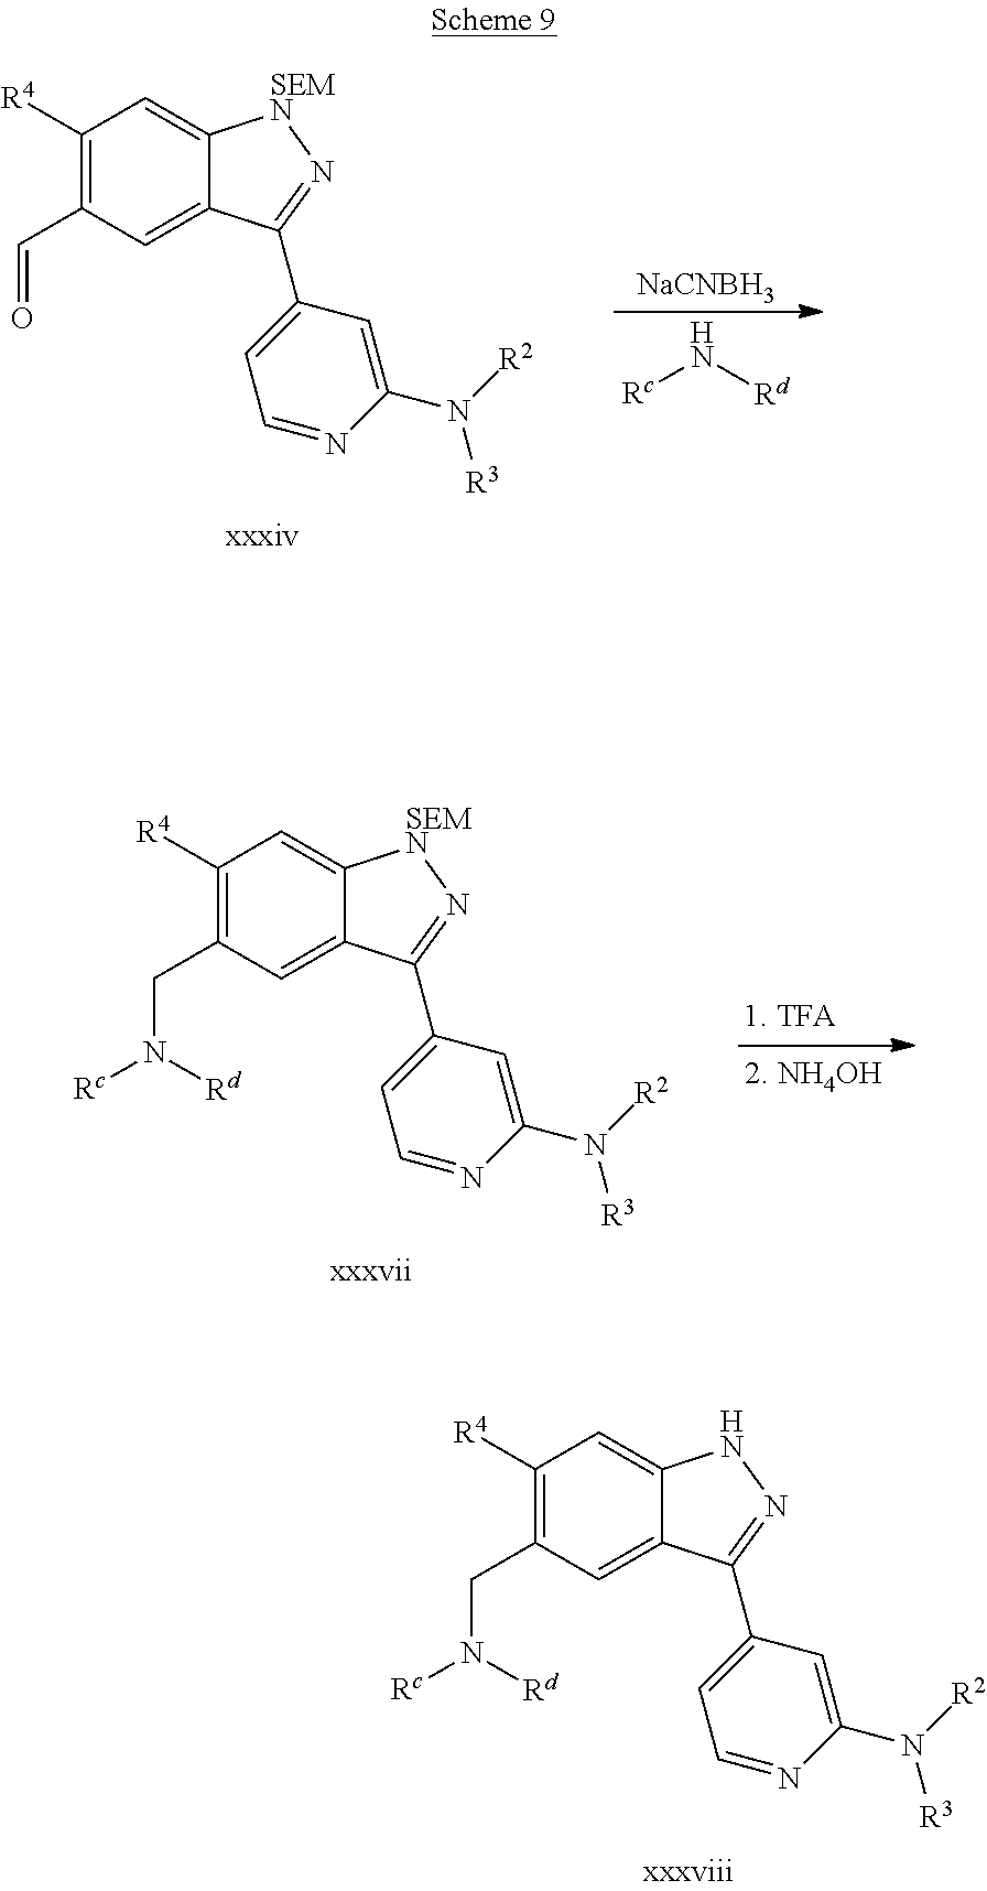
[NaCNBH3].C1([R4])=C(C=O)C=C2C(=C1)[SEMN]N=C2C1=CC=NC(N([R2])[R3])=C1.N([Rc])[Rd].C1([R4])=C(CN([Rc])[Rd])C=C2C(=C1)[SEMN]N=C2C1=CC=NC(N([R2])[R3])=C1.C1([R4])=C(CN([Rc])[Rd])C=C2C(=C1)NN=C2C1=CC=NC(N([R2])[R3])=C1
